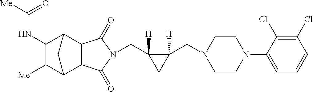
C(C1([H])C(CN2CCN(C3=CC=CC(Cl)=C3Cl)CC2)([H])C1)N1C(=O)C2C3C([Me])C(NC([Me])=O)C(C2C1=O)C3
